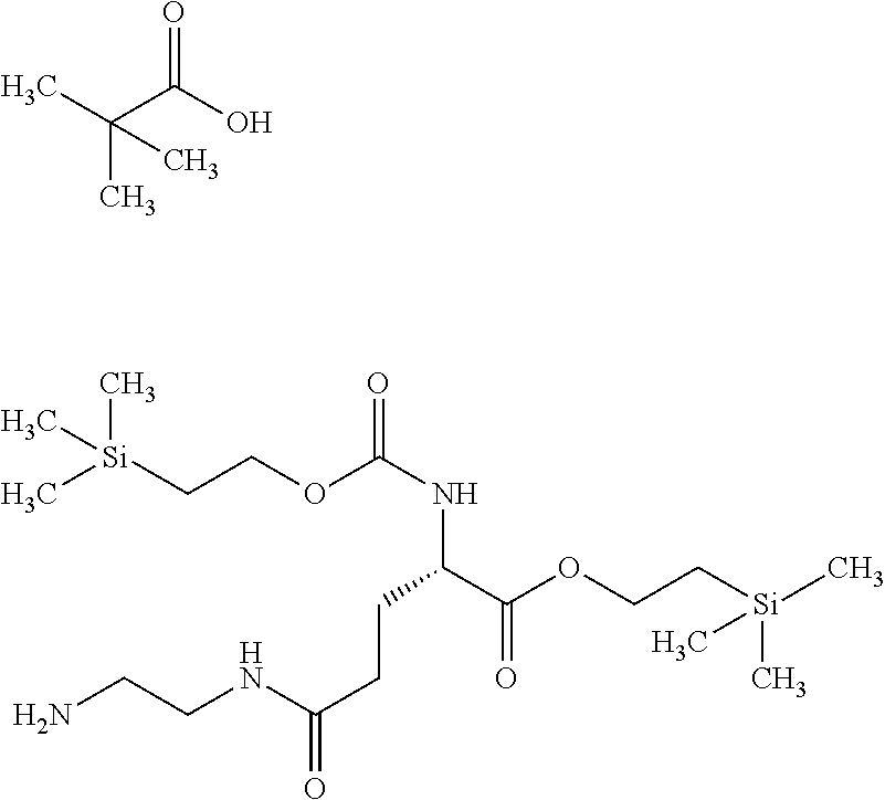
CC(C(O)=O)(C)C.C[Si](C)(C)CCOC(NC(CCC(NCCN)=O)C(OCC[Si](C)(C)C)=O)=O
